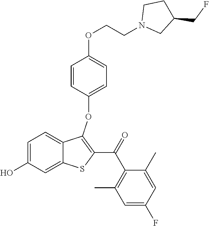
C1=C(O)C=C2C(=C1)C(OC1=CC=C(OCCN3CC(CF)CC3)C=C1)=C(C(=O)C1=C(C)C=C(F)C=C1C)S2
